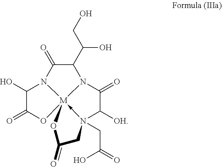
C(CO)(O)C1C(=O)N2C(O)C(=O)O[M]234-N(CC(O)=O)(C([OH])C(=O)N13)CC(=O)O4
